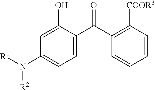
C1(C(C2=CC=C(N([R2])[R1])C=C2O)=O)=C([COOR3])C=CC=C1
